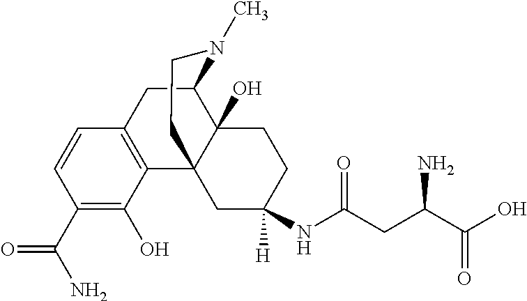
C1(C(=O)N)=C(O)C2=C(C=C1)CC1C3(O)C2(CC(NC(CC(C(O)=O)N)=O)([H])CC3)CCN1C
